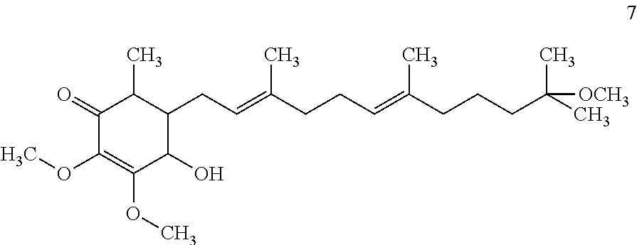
C1(=O)C(OC)=C(OC)C(O)C(CC=C(CCC=C(CCCC(C)(C)[OCH3])C)C)C1C
